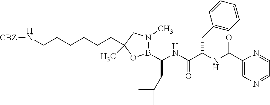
[CBZ]NCCCCCCC1(C)CN(C)B(C(NC(C(NC(C2=CN=CC=N2)=O)CC2=CC=CC=C2)=O)CC(C)C)O1
